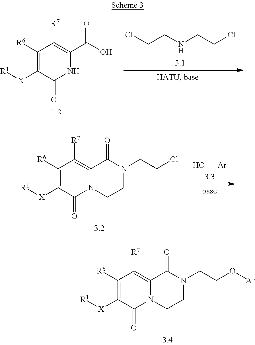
OC(C1=C([R7])C([R6])=C([X][R1])C(=O)N1)=O.C(CNCCCl)Cl.N1(CCCl)C(=O)C2=C([R7])C([R6])=C([X][R1])C(=O)N2CC1.[Ar]O.N1(CCO[Ar])C(=O)C2=C([R7])C([R6])=C([X][R1])C(=O)N2CC1
